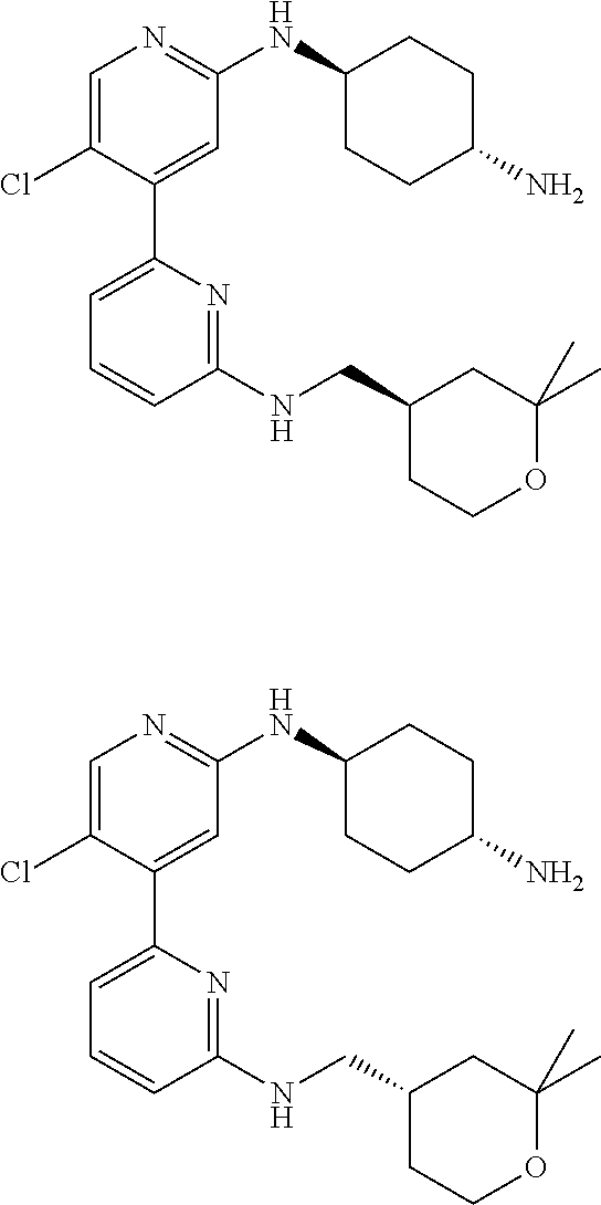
C1(NCC2CCOC(C)(C)C2)=NC(C2=CC(NC3CCC(N)CC3)=NC=C2Cl)=CC=C1.C1(NCC2CCOC(C)(C)C2)=NC(C2=CC(NC3CCC(N)CC3)=NC=C2Cl)=CC=C1
